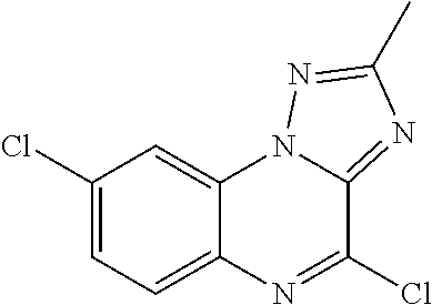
C12=CC=C(Cl)C=C1N1C(=NC(C)=N1)C(Cl)=N2
